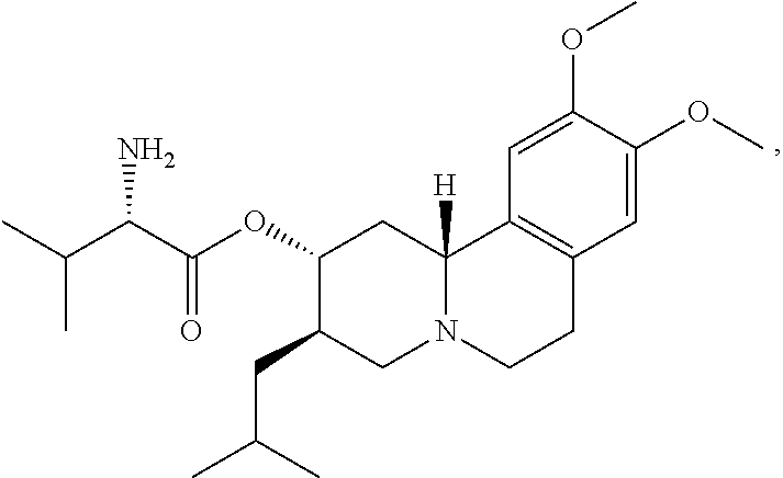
CC(C(C(OC1C(CC(C)C)CN2C([H])(C1)C1=C(CC2)C=C(OC)C(OC)=C1)=O)N)C
